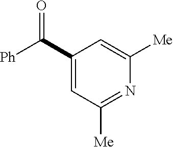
C1(C([Ph])=O)=CC([Me])=NC([Me])=C1
